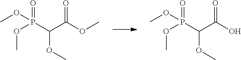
COP(C(C(OC)=O)OC)(OC)=O.COP(C(C(O)=O)OC)(OC)=O
